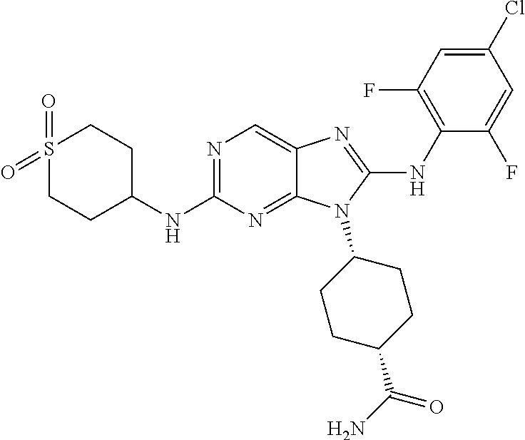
N1=C(NC2CCS(=O)(=O)CC2)N=C2C(=C1)N=C(NC1=C(F)C=C(Cl)C=C1F)N2C1CCC(C(N)=O)CC1
